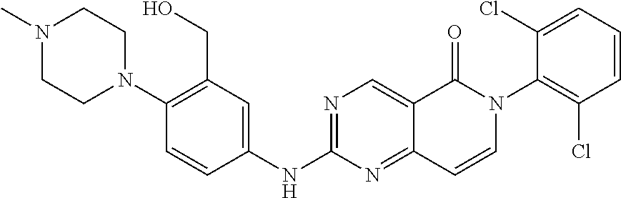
N1(C)CCN(C2=C(CO)C=C(NC3=NC=C4C(=N3)C=CN(C3=C(Cl)C=CC=C3Cl)C4=O)C=C2)CC1
